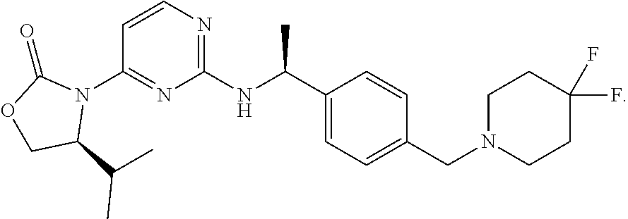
C1(C(C)NC2=NC=CC(N3C(=O)OCC3C(C)C)=N2)=CC=C(CN2CCC(F)(F)CC2)C=C1
